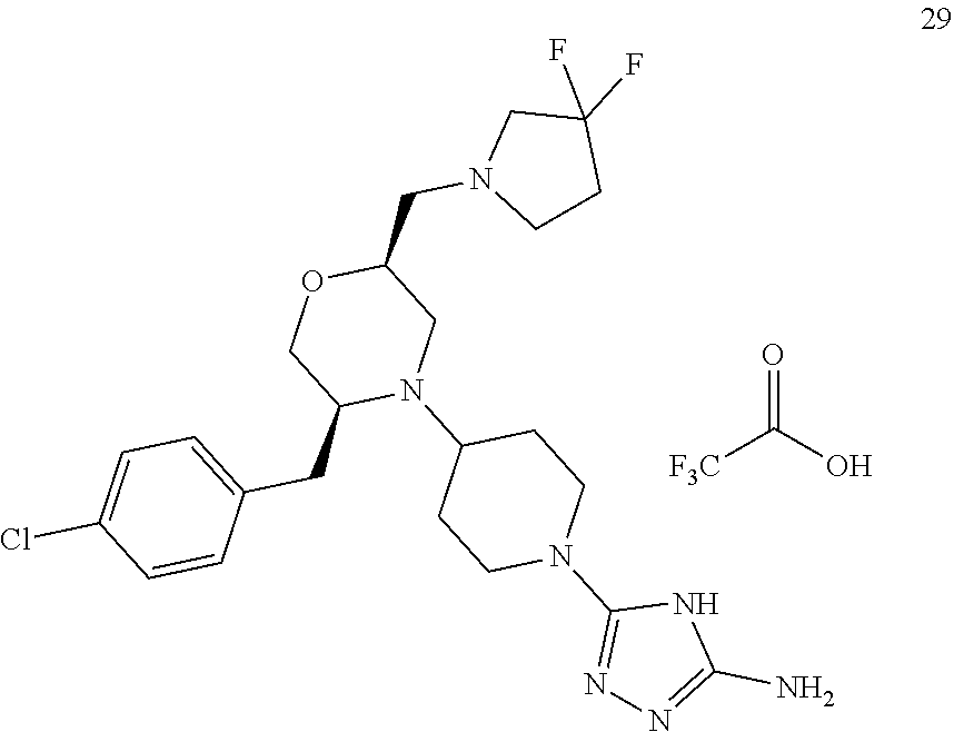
[F3C]C(O)=O.C(C1OCC(CC2=CC=C(Cl)C=C2)N(C2CCN(C3=NN=C(N)N3)CC2)C1)N1CCC(F)(F)C1
